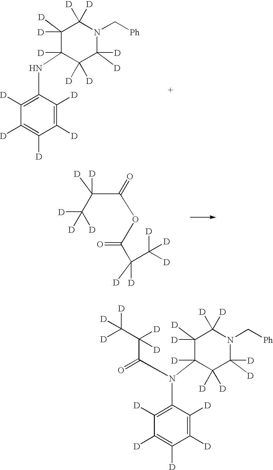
C1([D])([D])C(NC2=C([D])C([D])=C([D])C([D])=C2[D])([D])C([D])([D])C([D])([D])N(C[Ph])C1([D])[D].C(C(=O)OC(C([D])([D])C([D])([D])[D])=O)(C([D])([D])[D])([D])[D].C1([D])([D])C(N(C2=C([D])C([D])=C([D])C([D])=C2[D])C(C([D])(C([D])([D])[D])[D])=O)([D])C([D])([D])C([D])([D])N(C[Ph])C1([D])[D]
